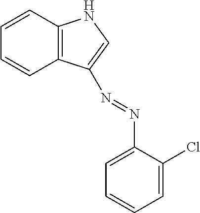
C1=CC2=C(C=C1)C(N=NC1=CC=CC=C1Cl)=CN2
